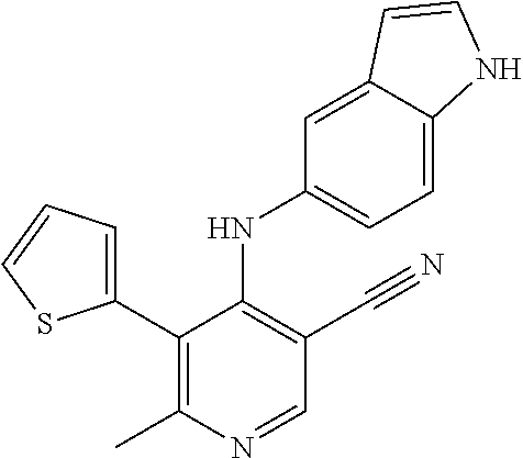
C1(C2=CC=CS2)=C(C)N=CC(C#N)=C1NC1=CC=C2C(=C1)C=CN2
